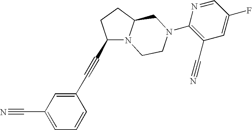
C1(C#CC2=CC(C#N)=CC=C2)N2C(CC1)CN(C1=C(C#N)C=C(F)C=N1)CC2
